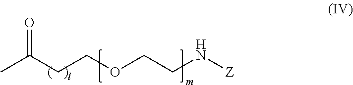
CC(CCOCCN[Z])=O
